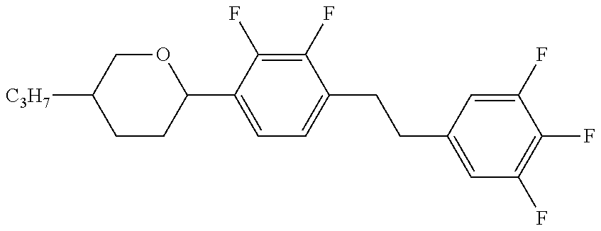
C1CC(C2=CC=C(CCC3=CC(F)=C(F)C(F)=C3)C(F)=C2F)OCC1[C3H7]
